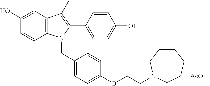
C12=C(C=C(O)C=C1)C(C)=C(C1=CC=C(O)C=C1)N2CC1=CC=C(OCCN2CCCCCC2)C=C1.[AcOH]
